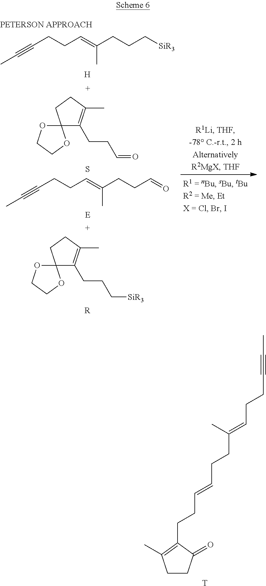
C1CC(=O)C(CCC=CCCC(=CCCC#CC)C)=C1C.[T].C12(OCCO1)C(CCC=O)=C(C)CC2.S.C12(OCCO1)C(CCC[SiR3])=C(C)CC2.[R].CC#CCCC=C(CCC[SiR3])C.[H].CC#CCCC=C(CCC=O)C.[E]
